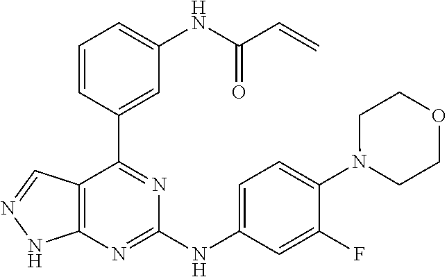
C1=CC(C2=NC(NC3=CC=C(N4CCOCC4)C(F)=C3)=NC3=C2C=NN3)=CC(NC(C=C)=O)=C1
